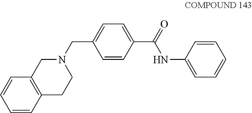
C1=CC(C(=O)NC2=CC=CC=C2)=CC=C1CN1CC2=C(CC1)C=CC=C2
